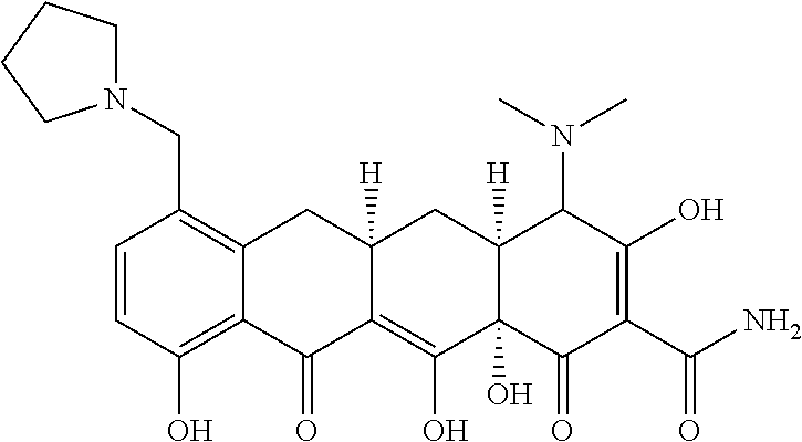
C1=CC(O)=C2C(=C1CN1CCCC1)CC1([H])C(=C(O)C3(O)C([H])(C1)C(N(C)C)C(O)=C(C(N)=O)C3=O)C2=O
